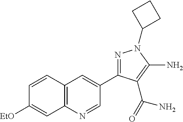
C1=CC2=C(C=C1[EtO])N=CC(C1=NN(C3CCC3)C(N)=C1C(N)=O)=C2
